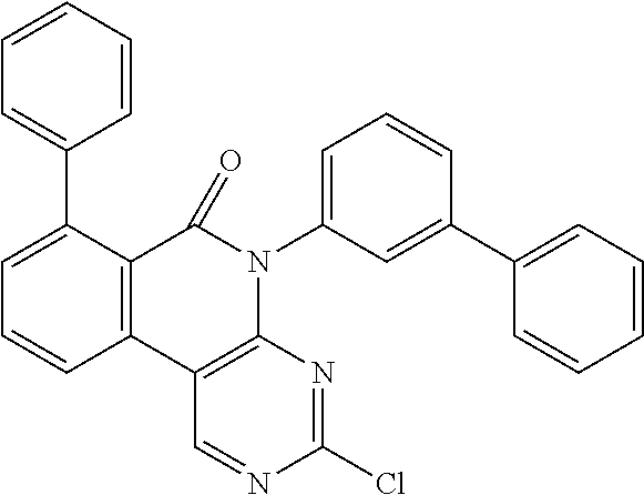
C12=C(C3=C(N(C4=CC=CC(C5=CC=CC=C5)=C4)C1=O)N=C(Cl)N=C3)C=CC=C2C1=CC=CC=C1
